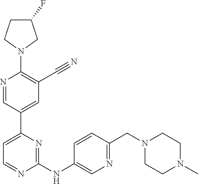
C1(F)CCN(C2=C(C#N)C=C(C3=CC=NC(NC4=CN=C(CN5CCN(C)CC5)C=C4)=N3)C=N2)C1
